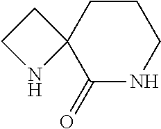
C1CC2(C(=O)NC1)CCN2
